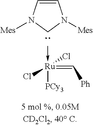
[Ru]([PCy3])(=C[Ph])(Cl)(Cl)-C.C1=CN([Mes])CN1[Mes]
